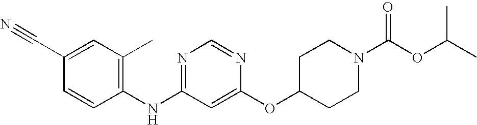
C1(C#N)=CC(C)=C(NC2=NC=NC(OC3CCN(C(OC(C)C)=O)CC3)=C2)C=C1
